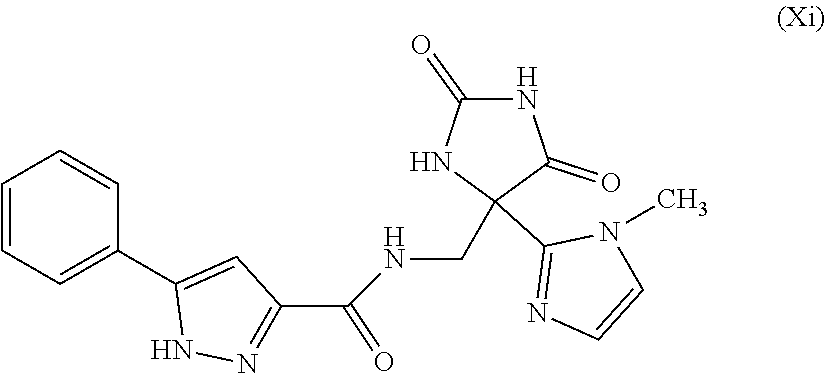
C1=CC=C(C2=CC(C(=O)NCC3(C4=NC=CN4C)NC(=O)NC3=O)=NN2)C=C1
